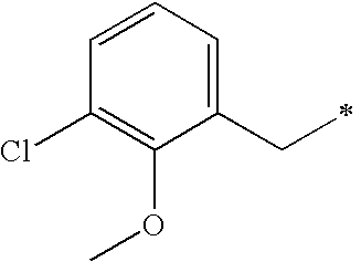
ClC1=C(OC)C(CC)=CC=C1
